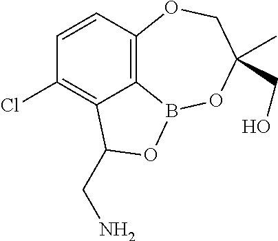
C12=C3C=CC(Cl)=C1C(CN)OB2OC(C)(CO)CO3
